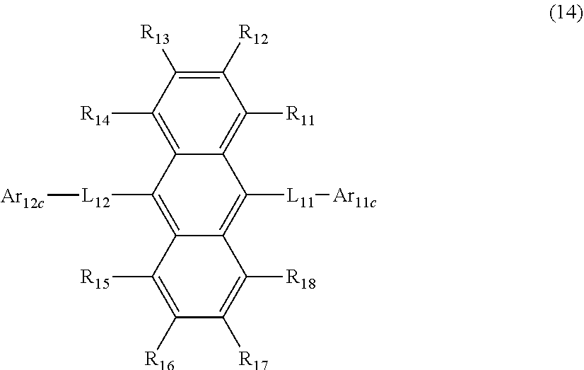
C1([R12])=C([R13])C([R14])=C2C(=C1[R11])C([L11][Ar11c])=C1C(=C2[L12][Ar12c])C([R15])=C([R16])C([R17])=C1[R18]
